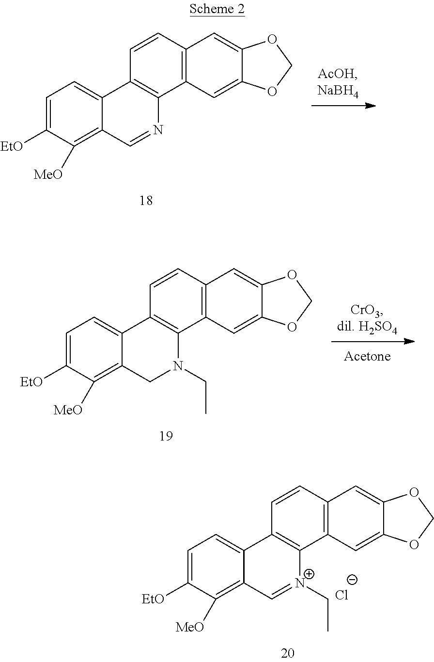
C1=C([EtO])C([MeO])=C2C(=C1)C1=C(N=C2)C2=C(C=C1)C=C1C(=C2)OCO1.C1=C([EtO])C([MeO])=C2C(=C1)C1=C(N(CC)C2)C2=C(C=C1)C=C1C(=C2)OCO1.C1=C([EtO])C([MeO])=C2C(=C1)C1=C([N+](CC)=C2)C2=C(C=C1)C=C1C(=C2)OCO1.[Cl-]
